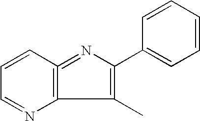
C1=NC2=C(=NC(C3=CC=CC=C3)=C2C)C=C1
